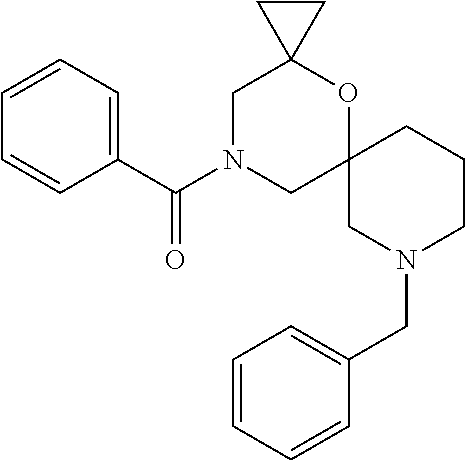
C1=CC=C(C(=O)N2CC3(OC4(C2)CN(CC2=CC=CC=C2)CCC4)CC3)C=C1
